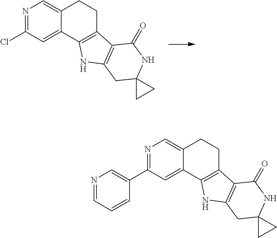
N1=C(Cl)C=C2C(=C1)CCC1=C2NC2=C1C(=O)NC1(C2)CC1.N1=C(C2=CN=CC=C2)C=C2C(=C1)CCC1=C2NC2=C1C(=O)NC1(C2)CC1
